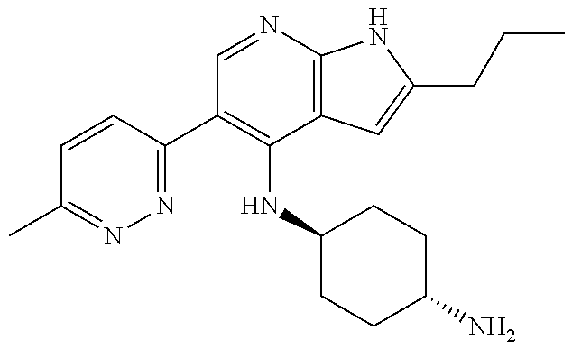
C1(C2=C(NC3CCC(N)CC3)C3=C(N=C2)NC(CCC)=C3)=NN=C(C)C=C1
